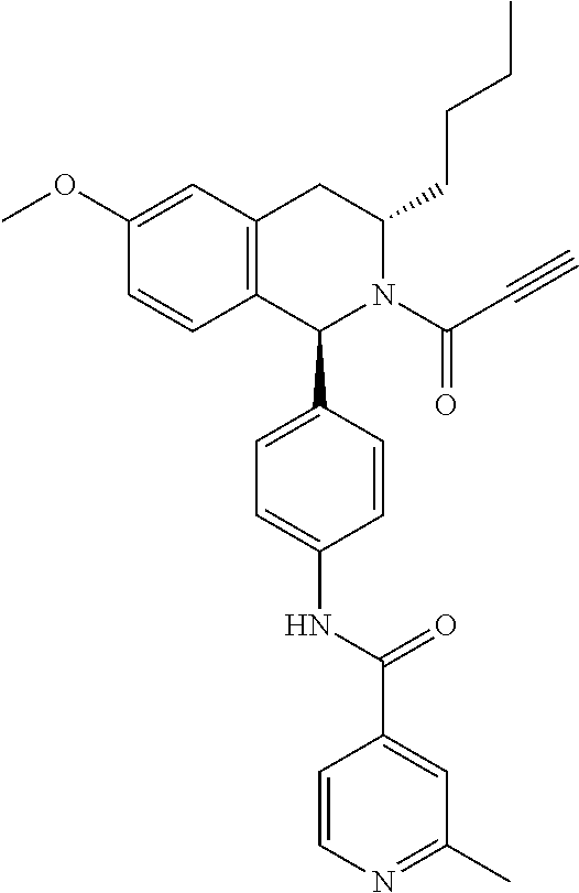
C12=C(CC(CCCC)N(C(C#C)=O)C1C1=CC=C(NC(=O)C3=CC(C)=NC=C3)C=C1)C=C(OC)C=C2
